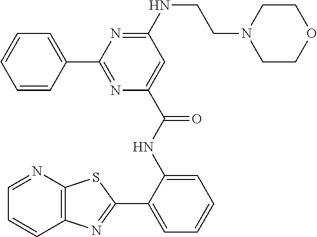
C12=C(N=CC=C1)SC(C1=CC=CC=C1NC(C1=CC(NCCN3CCOCC3)=NC(C3=CC=CC=C3)=N1)=O)=N2
